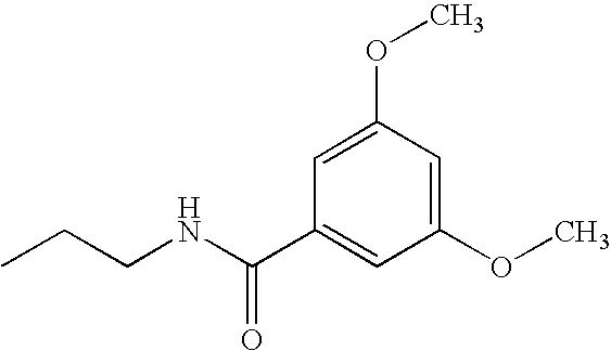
CCCNC(C1=CC(OC)=CC(OC)=C1)=O
